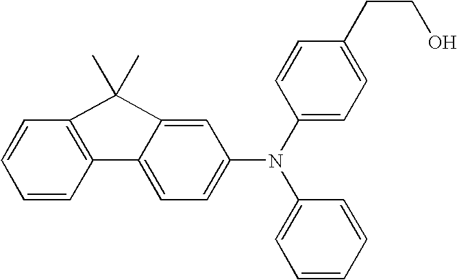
C1=C2C(=CC(N(C3=CC=C(CCO)C=C3)C3=CC=CC=C3)=C1)C(C)(C)C1=C2C=CC=C1
